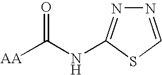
N1=CSC(NC([AA])=O)=N1
